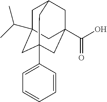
C1C2(C(C)C)CC3(C4=CC=CC=C4)CC(C(O)=O)(CC1C3)C2
